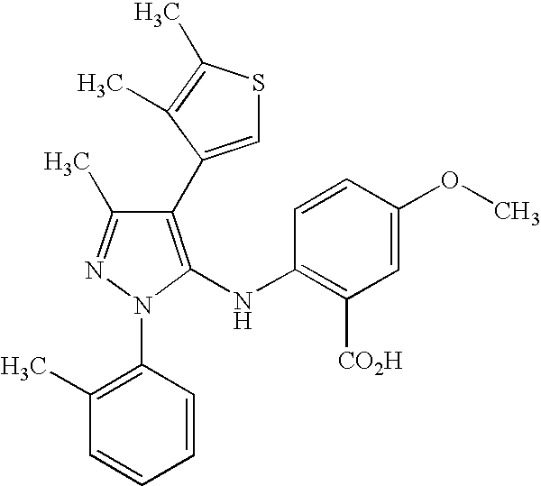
C1(C2=CSC(C)=C2C)=C(NC2=C([CO2H])C=C(OC)C=C2)N(C2=C(C)C=CC=C2)N=C1C
